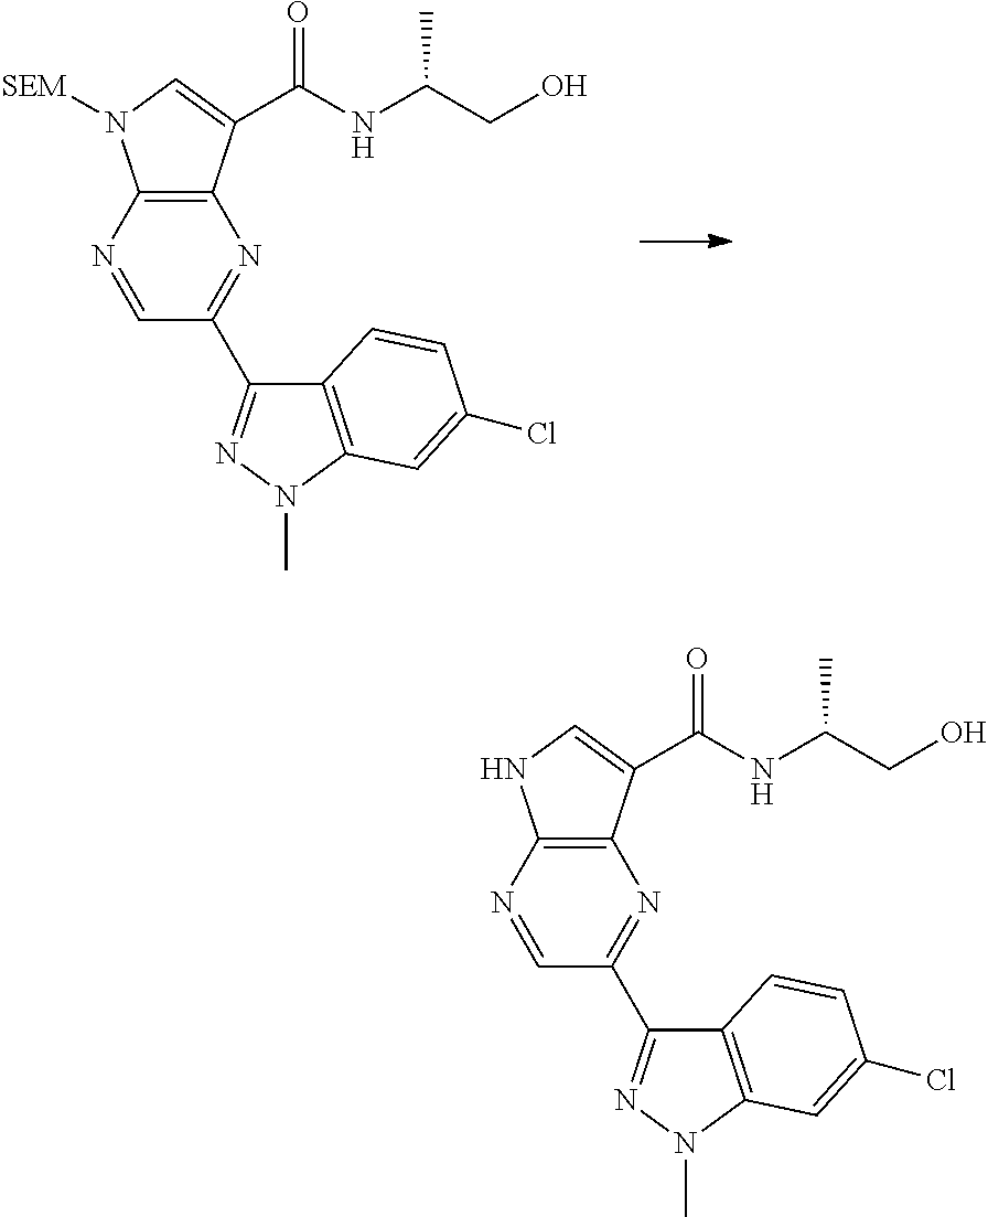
C12=C(N=CC(C3=NN(C)C4=C3C=CC(Cl)=C4)=N1)N([SEM])C=C2C(=O)NC(CO)C.C12=C(N=CC(C3=NN(C)C4=C3C=CC(Cl)=C4)=N1)NC=C2C(=O)NC(CO)C
